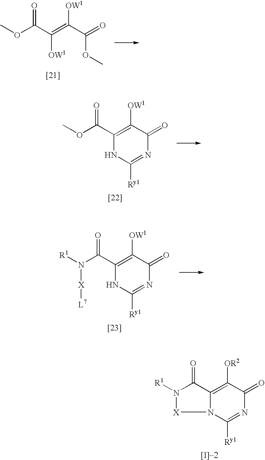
C([OW1])(=C(C(OC)=O)[OW1])C(OC)=O.C1(C(OC)=O)=C([OW1])C(=O)N=C([Ry1])N1.C1([Ry1])=NC(=O)C([OR2])=C2N1[X]N([R1])C2=O.[[I]-2].C1(C(N([R1])[X][L7])=O)=C([OW1])C(=O)N=C([Ry1])N1
